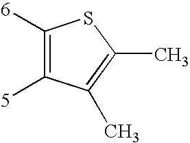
C1([6])=C([5])C(C)=C(C)S1
